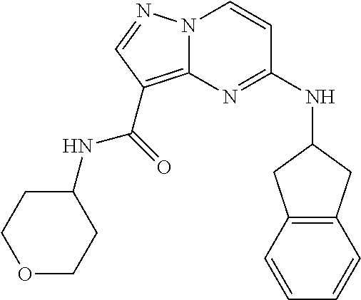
N(C1=NC2=C(C(NC3CCOCC3)=O)C=NN2C=C1)C1CC2=C(C1)C=CC=C2
